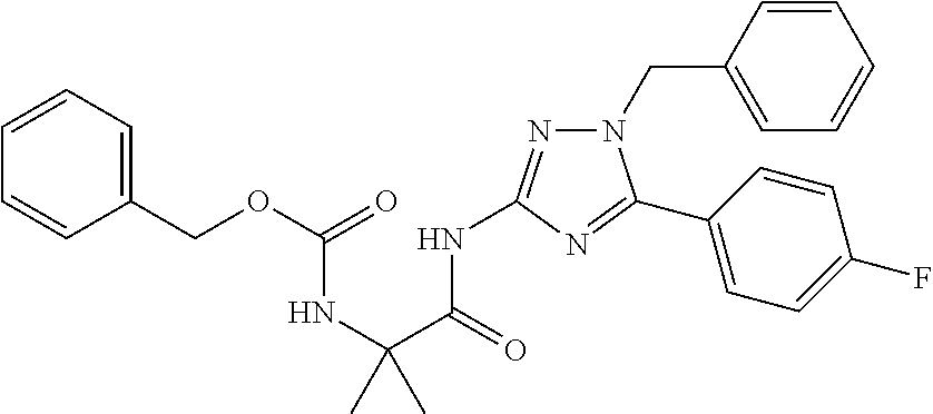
C(NC(C(NC1=NN(CC2=CC=CC=C2)C(C2=CC=C(F)C=C2)=N1)=O)(C)C)(OCC1=CC=CC=C1)=O
